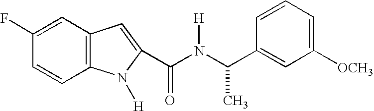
C1(F)=CC2=C(C=C1)N([H])C(C(N(C(C1=CC([OCH3])=CC=C1)C)[H])=O)=C2
